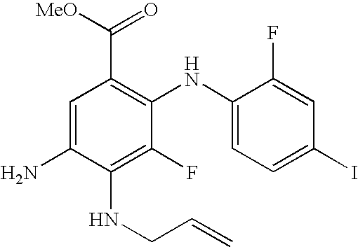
C1=C(N)C(NCC=C)=C(F)C(NC2=CC=C(I)C=C2F)=C1C([MeO])=O
